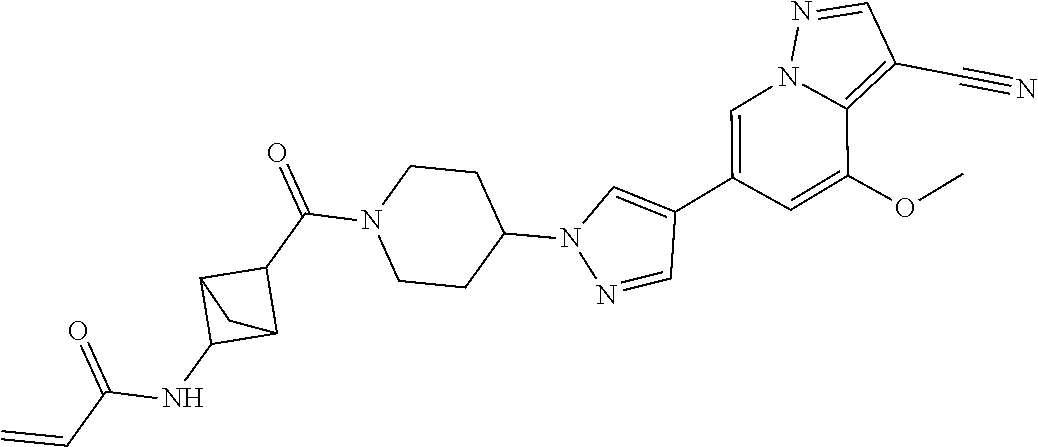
C1=C(C2=CN(C3CCN(C(C4C5C(NC(C=C)=O)C4C5)=O)CC3)N=C2)C=C(OC)C2=C(C#N)C=NN12
